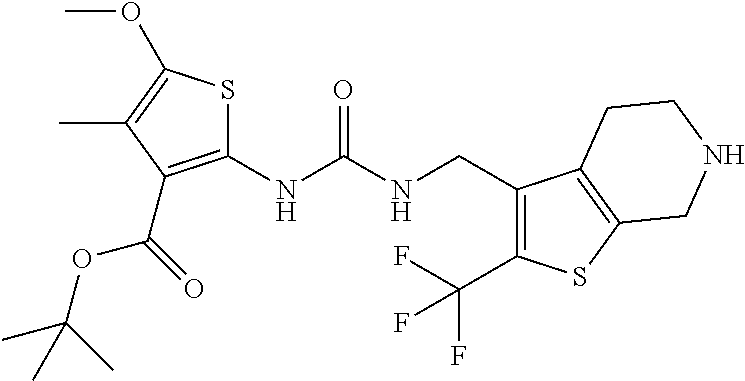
S1C(NC(NCC2=C(C(F)(F)F)SC3=C2CCNC3)=O)=C(C(OC(C)(C)C)=O)C(C)=C1OC
